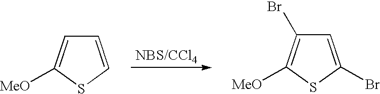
C1=CSC([MeO])=C1.C1=C(Br)SC([MeO])=C1Br
